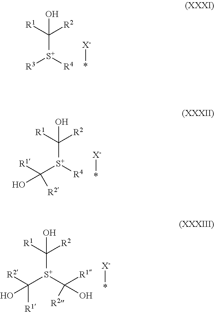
OC([R1])([R2])[S+]([R3])[R4].[X-]*.OC([R1])([R2])[S+](C([R1])([R2])O)[R4].[X-]*.OC([R1])([R2])[S+](C([R2])([R1])O)C([R2])([R1])O.[X-]*
